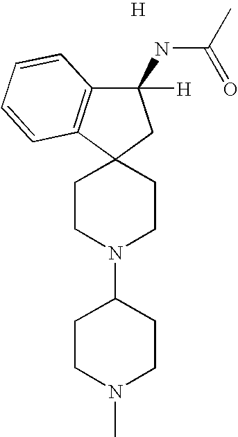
[H].C1CN(C2CCN(C)CC2)CCC12C1=C(C([H])(NC(C)=O)C2)C=CC=C1
